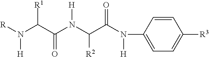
N(C(C(N(C(C(N([H])C1=CC=C([R3])C=C1)=O)[R2])[H])=O)[R1])([R])[H]
